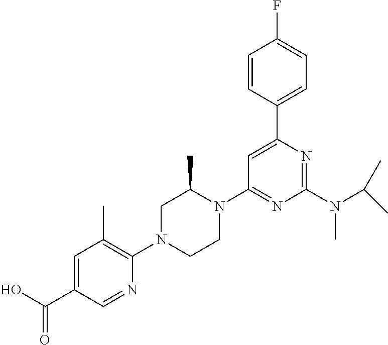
N(C1=NC(C2=CC=C(F)C=C2)=CC(N2C(C)CN(C3=C(C)C=C(C(O)=O)C=N3)CC2)=N1)(C(C)C)C
